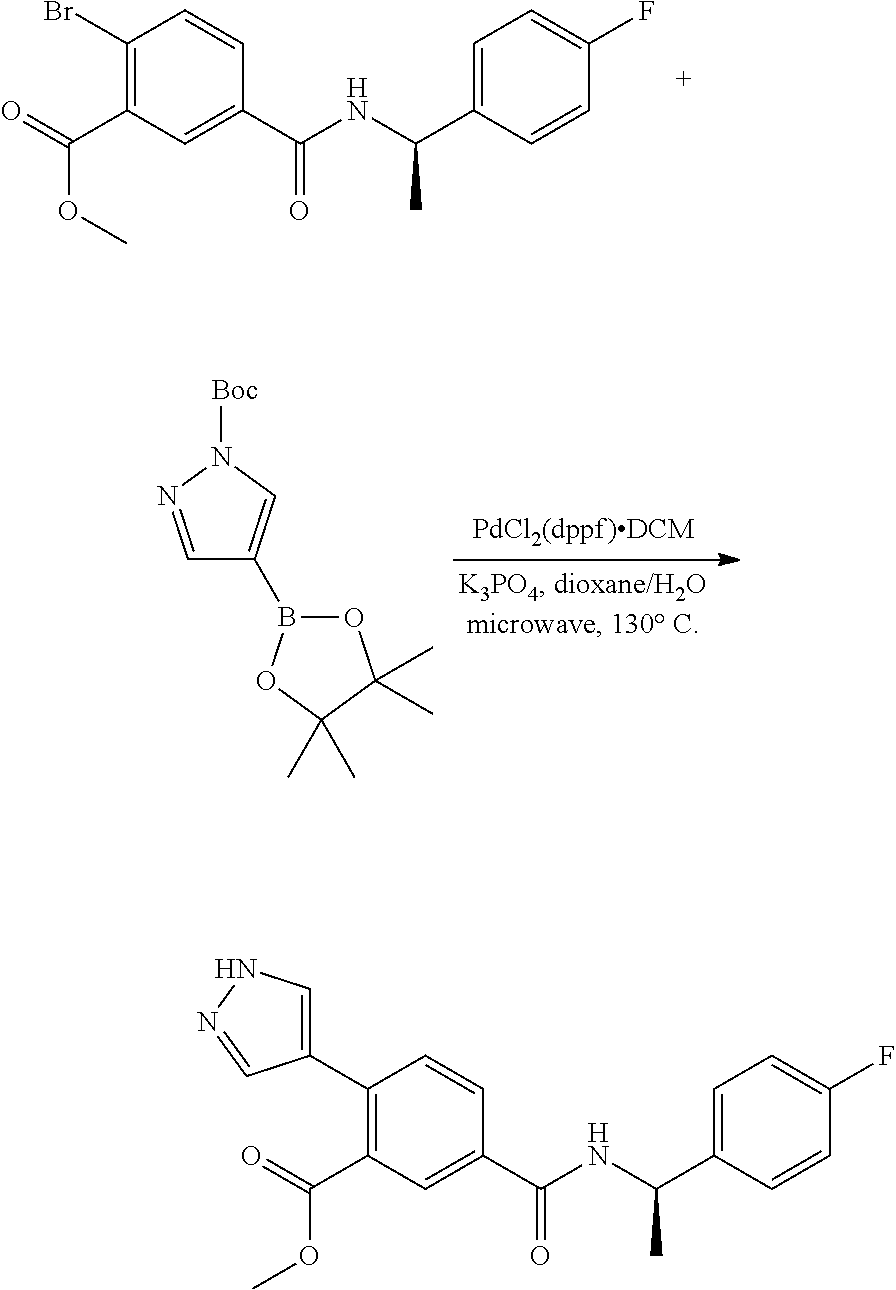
C1(B2OC(C)(C)C(C)(C)O2)=CN([Boc])N=C1.C1(Br)=C(C(OC)=O)C=C(C(NC(C)C2=CC=C(F)C=C2)=O)C=C1.C1(C2=CNN=C2)=C(C(OC)=O)C=C(C(NC(C)C2=CC=C(F)C=C2)=O)C=C1
